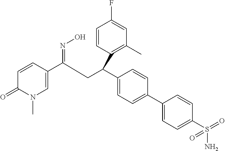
C1=C(C(=NO)CC(C2=CC=C(C3=CC=C(S(N)(=O)=O)C=C3)C=C2)C2=C(C)C=C(F)C=C2)C=CC(=O)N1C
